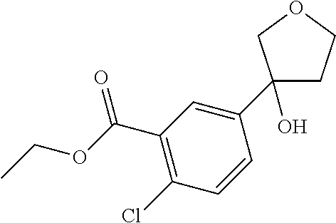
C1(C(OCC)=O)=C(Cl)C=CC(C2(O)CCOC2)=C1
